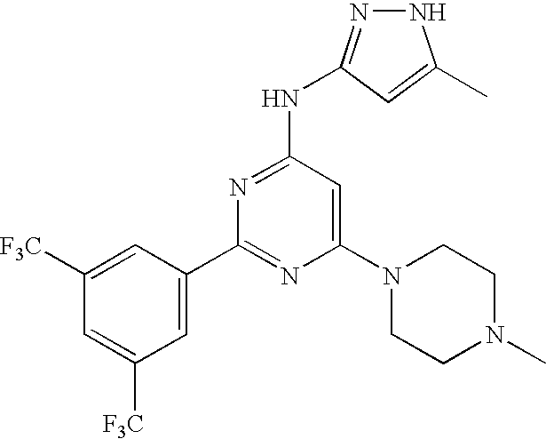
N(C1=NC(C2=CC([F3C])=CC([F3C])=C2)=NC(N2CCN(C)CC2)=C1)C1=NNC(C)=C1
